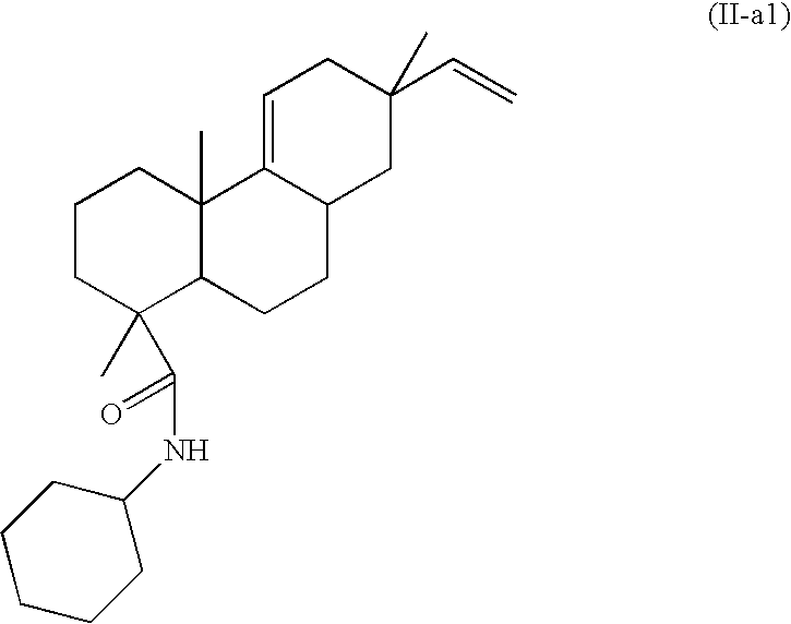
C1CC(C)(C(=O)NC2CCCCC2)C2C(C)(C1)C1=CCC(C=C)(C)CC1CC2
